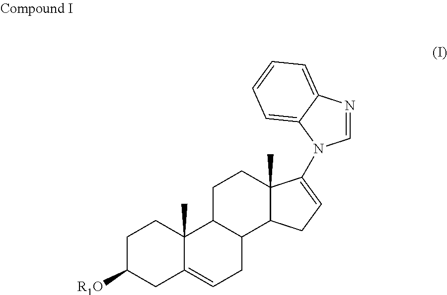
C1C([R1O])CC2=CCC3C(C2(C)C1)CCC1(C)C3CC=C1N1C=NC2=CC=CC=C21
